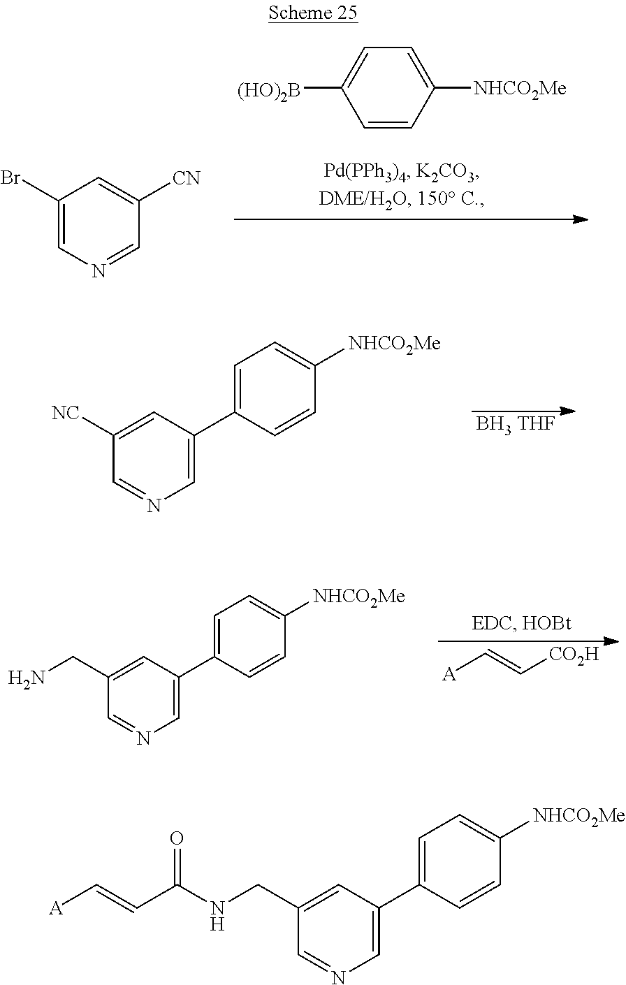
C1(Br)=CN=CC([CN])=C1.C1=CC([NHCO2Me])=CC=C1[(HO)2B].C1=C(C2=CN=CC([NC])=C2)C=CC([NHCO2Me])=C1.[BH3 THF].C1=C(C2=CN=CC(CN)=C2)C=CC([NHCO2Me])=C1.[A]C=C[CO2H].C1=C(C2=CN=CC(CNC(C=C[A])=O)=C2)C=CC([NHCO2Me])=C1
